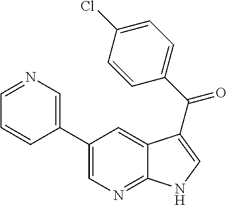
C1(C2=CN=C3C(=C2)C(C(C2=CC=C(Cl)C=C2)=O)=CN3)=CN=CC=C1
